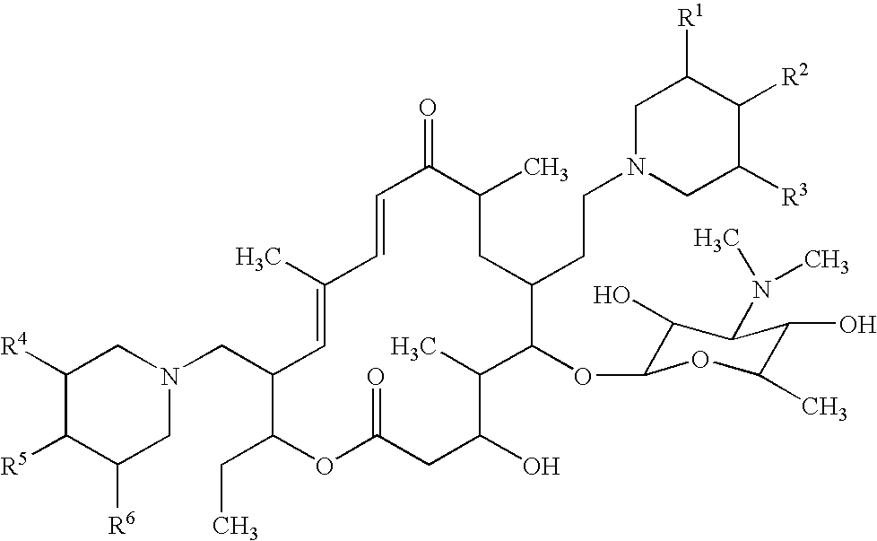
C(C1C=C(C)C=CC(=O)C(C)CC(CCN2CC([R1])C([R2])C([R3])C2)C(OC2C(O)C(N(C)C)C(O)C(C)O2)C(C)C(O)CC(=O)OC1CC)N1CC([R6])C([R5])C([R4])C1
